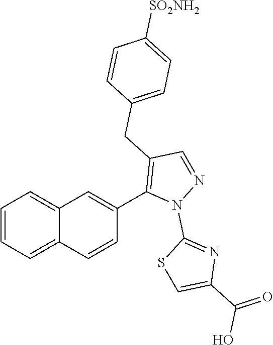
C12=CC=CC=C1C=CC(C1=C(CC3=CC=C([SO2NH2])C=C3)C=NN1C1=NC(C(O)=O)=CS1)=C2
